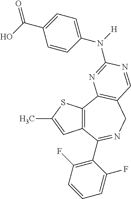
C12=C(C3=C(CN=C1C1=C(F)C=CC=C1F)C=NC(N(C1=CC=C(C(=O)O)C=C1)[H])=N3)SC(C)=C2
